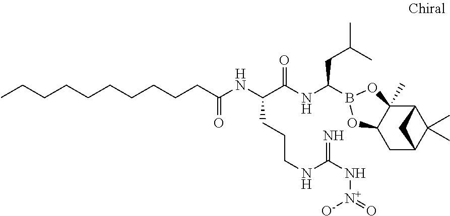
C12C3(C)C(CC(C1(C)C)C2)OB(C(NC(C(NC(=O)CCCCCCCCCC)CCCNC(N[N+]([O-])=O)=N)=O)CC(C)C)O3
